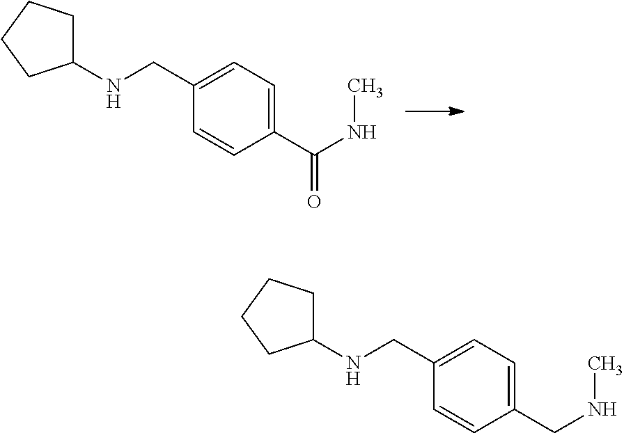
C1(NCC2=CC=C(C(NC)=O)C=C2)CCCC1.C1(NCC2=CC=C(CNC)C=C2)CCCC1
